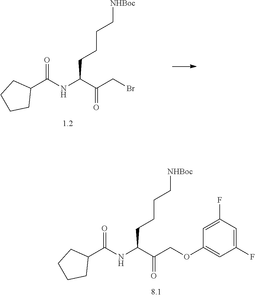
O=C(NC(C(CBr)=O)CCCC[NHBoc])C1CCCC1.O=C(NC(C(COC1=CC(F)=CC(F)=C1)=O)CCCC[NHBoc])C1CCCC1
